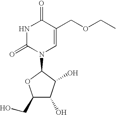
C1(CO)C(O)C(O)C(N2C=C(COCC)C(=O)NC2=O)O1
